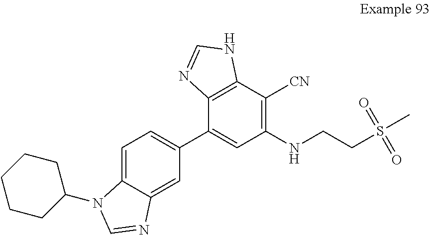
C1(C2=CC(NCCS(C)(=O)=O)=C([CN])C3=C2N=CN3)=CC=C2C(=C1)N=CN2C1CCCCC1
